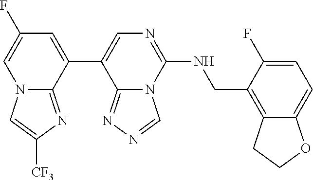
C1(F)=CC=C2C(=C1CNC1=NC=C(C3=CC(F)=CN4C3=NC([CF3])=C4)C3=NN=CN13)CCO2
